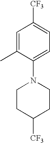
C1=C(C)C(N2CCC([CF3])CC2)=CC=C1[CF3]
